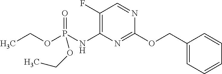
C1(F)=C(NP(OCC)(=O)OCC)N=C(OCC2=CC=CC=C2)N=C1
